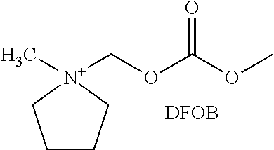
C1CC[N+](C)(COC(OC)=O)C1.[DFOB]
